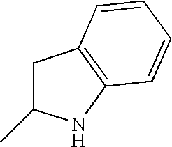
C1C(C)NC2=C1C=CC=C2
